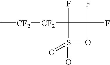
C[CF2][CF2]C1(F)S(=O)(=O)OC1(F)F
